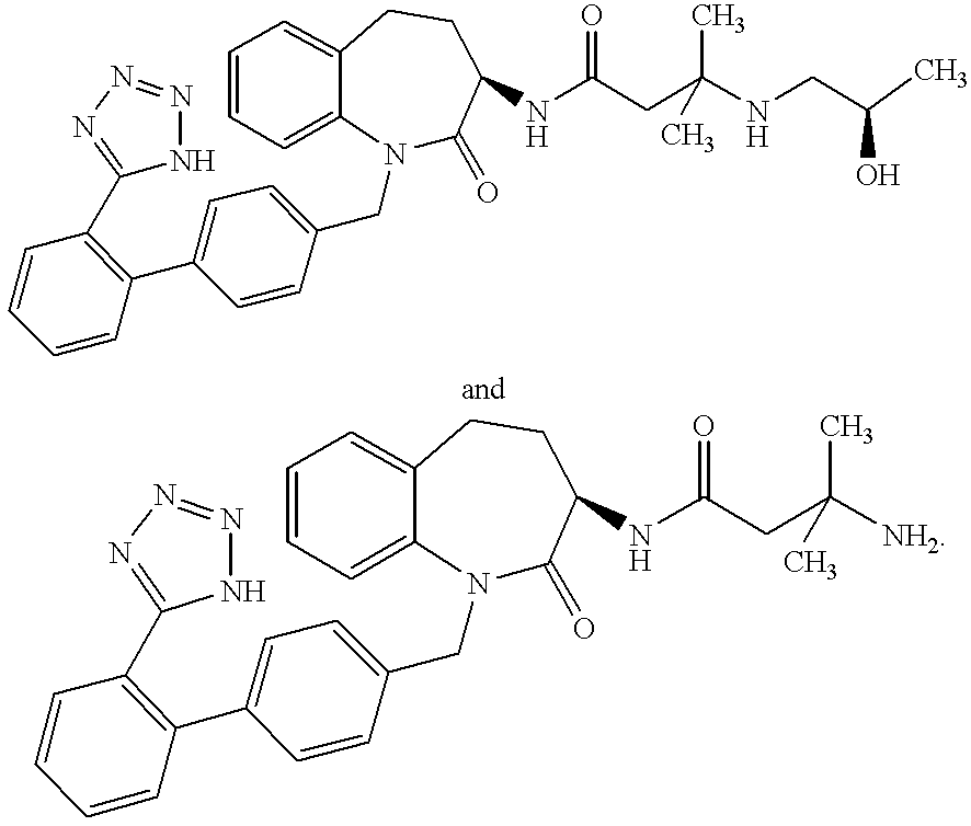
N1=C(C2=C(C3=CC=C(CN4C(=O)C(NC(CC(NCC(C)O)(C)C)=O)CCC5=CC=CC=C45)C=C3)C=CC=C2)NN=N1.N1=C(C2=C(C3=CC=C(CN4C(=O)C(NC(CC([NH2])(C)C)=O)CCC5=CC=CC=C45)C=C3)C=CC=C2)NN=N1
